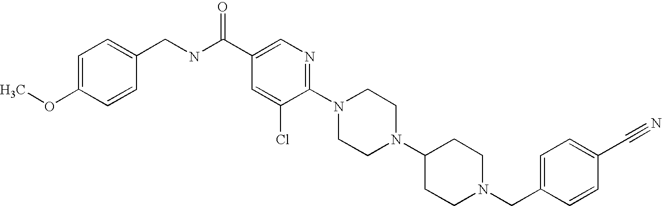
C1(C#N)=CC=C(CN2CCC(N3CCN(C4=NC=C(C(NCC5=CC=C(OC)C=C5)=O)C=C4Cl)CC3)CC2)C=C1
